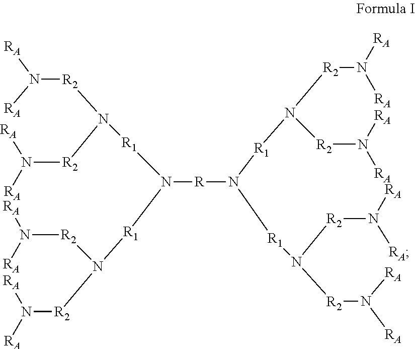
N([R]N([R1]N([R2]N([RA])[RA])[R2]N([RA])[RA])[R1]N([R2]N([RA])[RA])[R2]N([RA])[RA])([R1]N([R2]N([RA])[RA])[R2]N([RA])[RA])[R1]N([R2]N([RA])[RA])[R2]N([RA])[RA]
